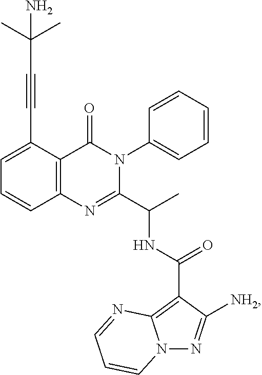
C12=C(C(C#CC(C)(C)N)=CC=C1)C(=O)N(C1=CC=CC=C1)C(C(C)NC(C1=C3N(N=C1[NH2])C=CC=N3)=O)=N2
